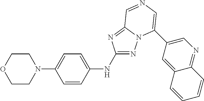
C1=CC(NC2=NN3C(=N2)C=NC=C3C2=CN=C3C(=C2)C=CC=C3)=CC=C1N1CCOCC1
